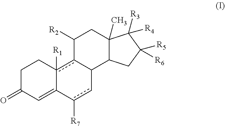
C1C(=O)C=C2c([R1])(c3C(cc2[R7])C2C(C)(CC3[R2])C([R3])([R4])C([R5])([R6])C2)C1
